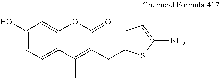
C12=CC=C(O)C=C1OC(=O)C(CC1=CC=C(N)S1)=C2C
